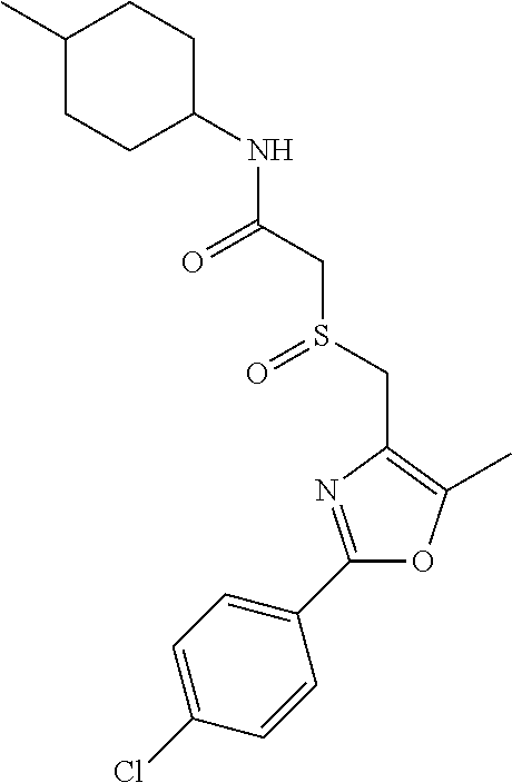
C1=C(Cl)C=CC(C2=NC(CS(CC(NC3CCC(C)CC3)=O)=O)=C(C)O2)=C1
